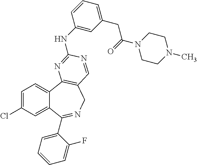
C1=C(Cl)C=C2C(=C1)C1=C(CN=C2C2=CC=CC=C2F)C=NC(NC2=CC(CC(=O)N3CCN(C)CC3)=CC=C2)=N1
